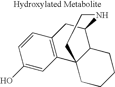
C1(O)=CC2=C(C=C1)CC1C3C2(CCCC3)CCN1
